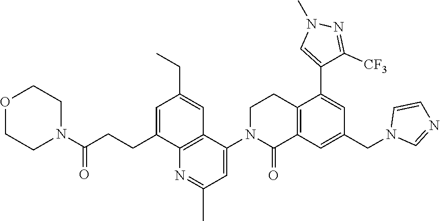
C(C1=CC(CC)=CC2=C1N=C(C)C=C2N1C(=O)C2=C(CC1)C(C1=CN(C)N=C1[CF3])=CC(CN1C=NC=C1)=C2)CC(N1CCOCC1)=O
